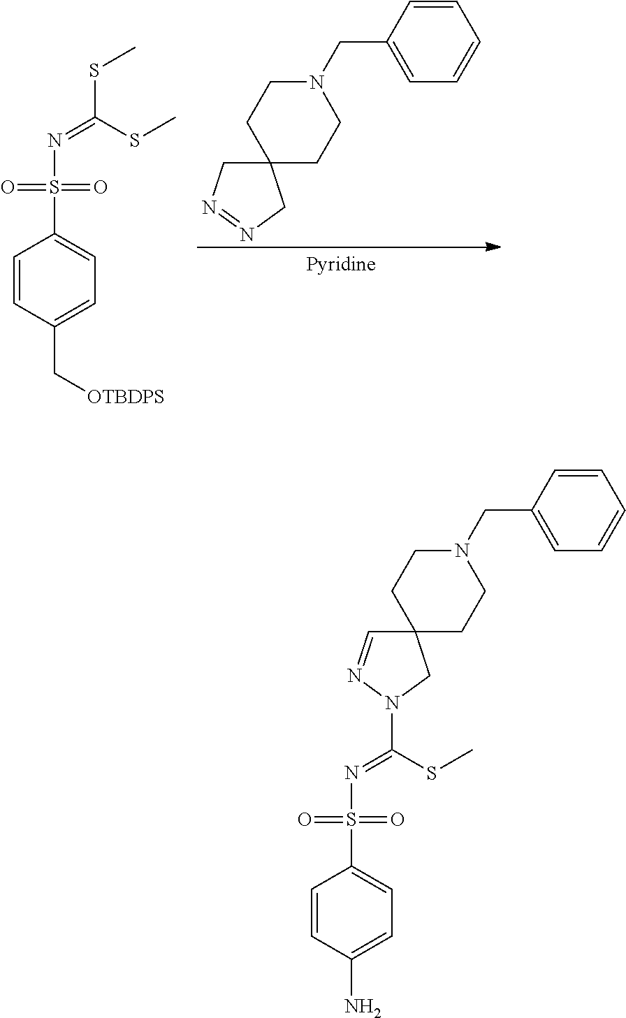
N(S(C1=CC=C(N)C=C1)(=O)=O)=C(SC)N1N=CC2(C1)CCN(CC1=CC=CC=C1)CC2.N(S(C1=CC=C(C[OTBDPS])C=C1)(=O)=O)=C(SC)SC.C1=CC(CN2CCC3(CC2)CN=NC3)=CC=C1
